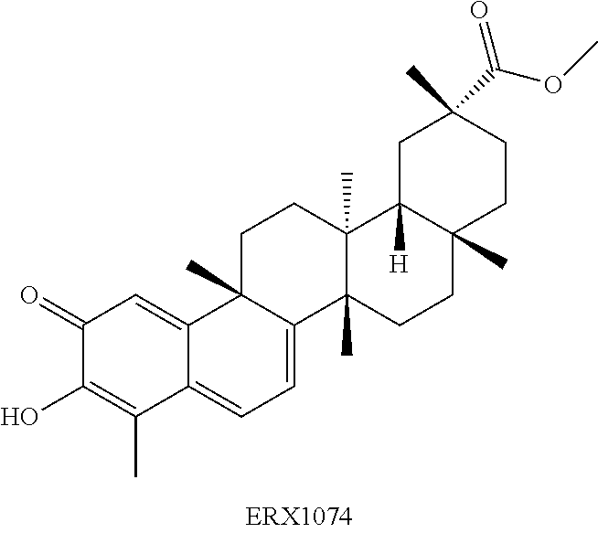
C1(=O)C(O)=C(C)C2=CC=C3C(C)(C2=C1)CCC1(C)C3(C)CCC2(C)C1([H])CC(C)(C(OC)=O)CC2
